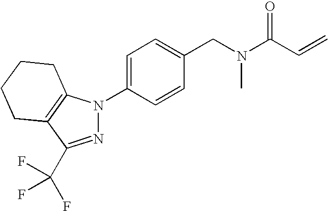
N1=C(C(F)(F)F)C2=C(N1C1=CC=C(CN(C(C=C)=O)C)C=C1)CCCC2
